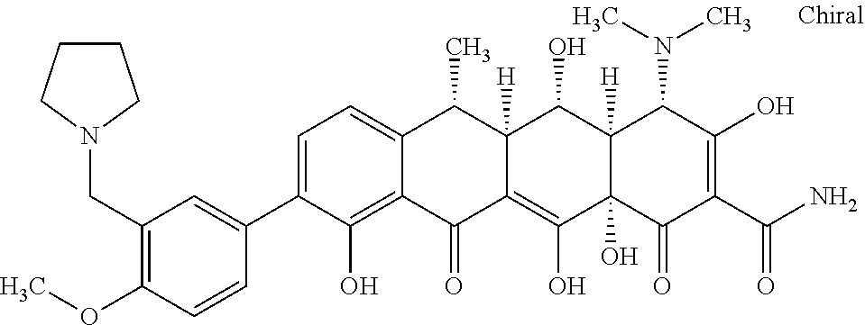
C1=C(C2=CC(CN3CCCC3)=C(OC)C=C2)C(O)=C2C(=C1)C(C)C1([H])C(=C(O)C3(O)C([H])(C1O)C(N(C)C)C(O)=C(C(N)=O)C3=O)C2=O
